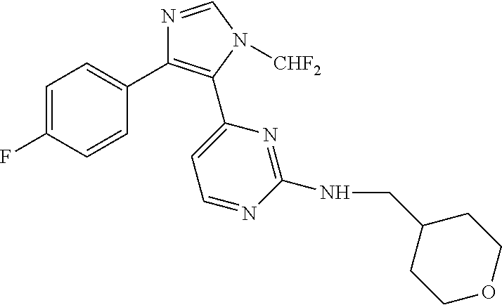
C1=C(F)C=CC(C2=C(C3=CC=NC(NCC4CCOCC4)=N3)N([CHF2])C=N2)=C1
